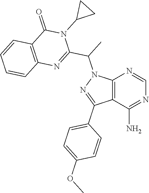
C12=C(C(N)=NC=N1)C(C1=CC=C(OC)C=C1)=NN2C(C1=NC2=C(C(=O)N1C1CC1)C=CC=C2)C
